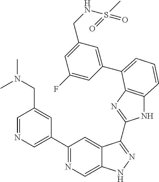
C1=NC=C(C2=NC=C3C(=C2)C(C2=NC4=C(N2)C=CC=C4C2=CC(CNS(C)(=O)=O)=CC(F)=C2)=NN3)C=C1CN(C)C
